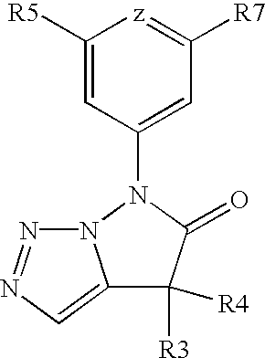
C1([R5])=CC(N2C(=O)C([R3])([R4])C3=CN=NN32)=CC([R7])=[z]1
